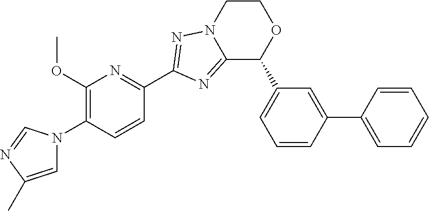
C1=C(C)N=CN1C1=C(OC)N=C(C2=NN3CCOC(C4=CC=CC(C5=CC=CC=C5)=C4)C3=N2)C=C1
